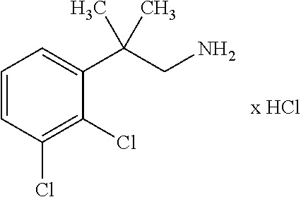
C1=CC(Cl)=C(Cl)C(C(CN)(C)C)=C1.[x HCl]
